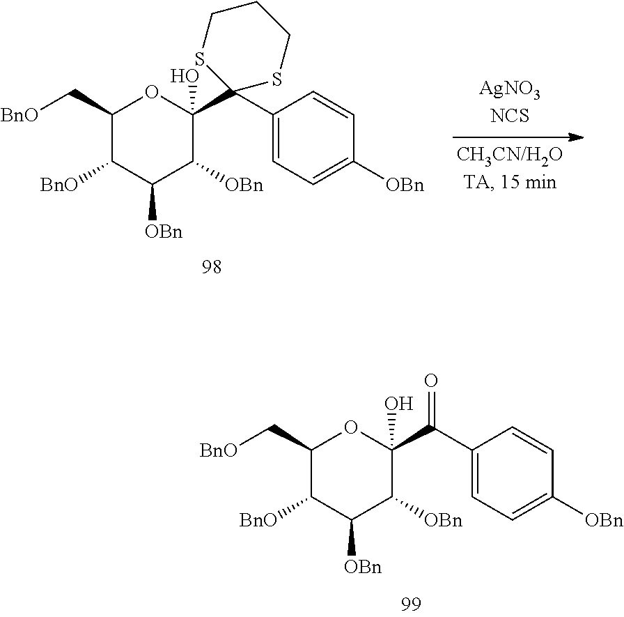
C1(C[BnO])C([BnO])C([OBn])C([OBn])C(C2(C3=CC=C([OBn])C=C3)SCCCS2)(O)O1.C1(C[BnO])C([BnO])C([OBn])C([OBn])C(C(C2=CC=C([OBn])C=C2)=O)(O)O1
